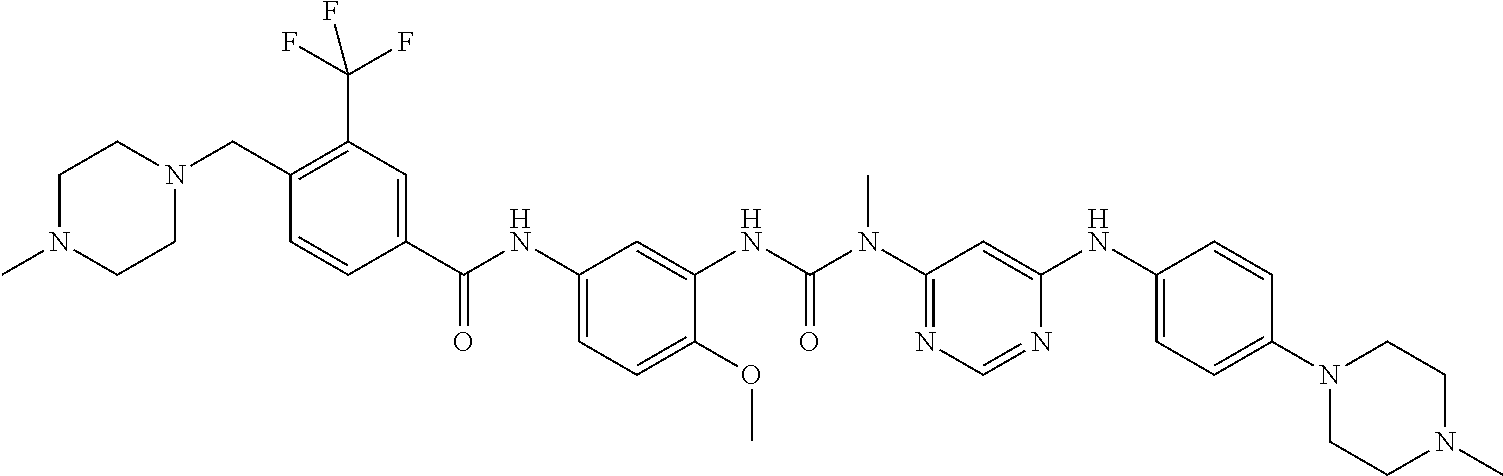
C1(CN2CCN(C)CC2)=C(C(F)(F)F)C=C(C(NC2=CC=C(OC)C(NC(N(C3=NC=NC(NC4=CC=C(N5CCN(C)CC5)C=C4)=C3)C)=O)=C2)=O)C=C1
